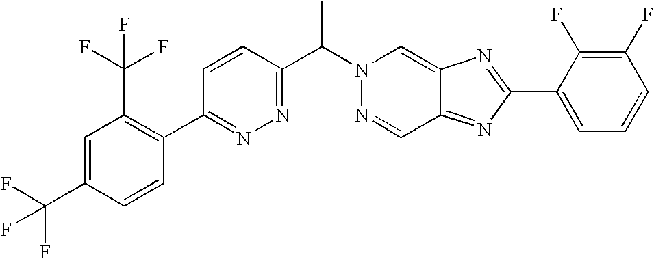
C1=CC(C(N2N=CC3=NC(C4=CC=CC(F)=C4F)=NC3=C2)C)=NN=C1C1=C(C(F)(F)F)C=C(C(F)(F)F)C=C1
